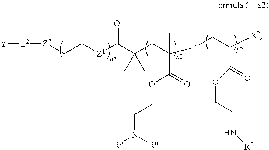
C(C[Z1]C(C(CC([r]CC([X2])(C)C(=O)OCCN[R7])(C)C(=O)OCCN([R5])[R6])(C)C)=O)[Z2][L2][Y]
